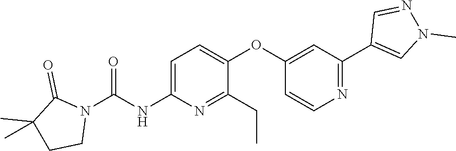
C1=C(NC(N2C(=O)C(C)(C)CC2)=O)N=C(CC)C(OC2=CC(C3=CN(C)N=C3)=NC=C2)=C1
